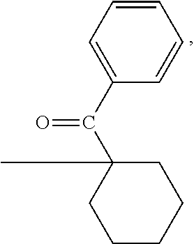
C1(C(C2(C)CCCCC2)=O)=CC=CC=C1
